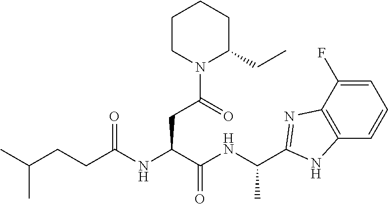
C1=C(F)C2=C(C=C1)NC(C(NC(C(NC(CCC(C)C)=O)CC(N1C(CC)CCCC1)=O)=O)C)=N2
